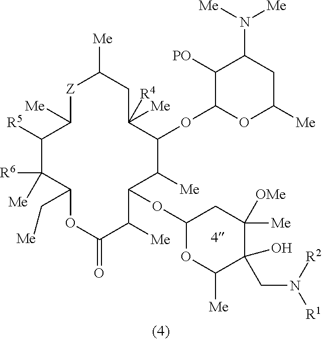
[Z]1C([Me])C([R5])C([R6])([Me])C(C[Me])OC(=O)C([Me])C(OC2OC([Me])C(CN([R1])[R2])(O)C([Me])([OMe])C2)C([Me])C(OC2OC([Me])CC(N([Me])[Me])C2[PO])C([R4])([Me])CC1[Me]
